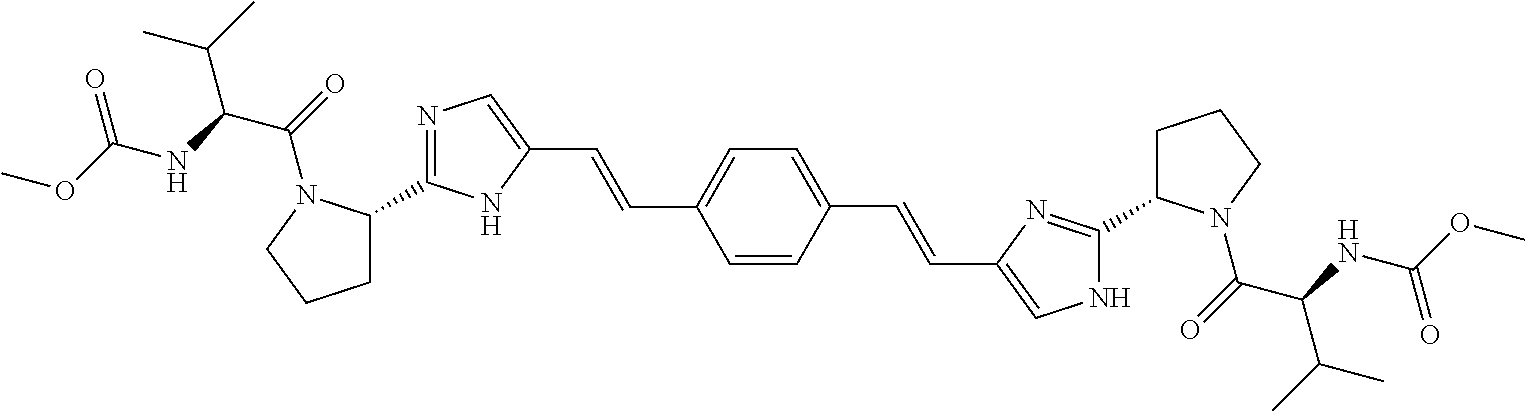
C(N1C(C2=NC=C(C=CC3=CC=C(C=CC4=CNC(C5CCCN5C(=O)C(NC(OC)=O)C(C)C)=N4)C=C3)N2)CCC1)(=O)C(NC(OC)=O)C(C)C
